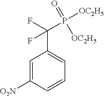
C1=C([O2N])C=CC=C1C(F)(F)P([OC2H5])(=O)[OC2H5]
